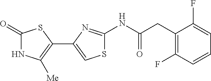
C1(=O)NC([Me])=C(C2=CSC(NC(CC3=C(F)C=CC=C3F)=O)=N2)S1
